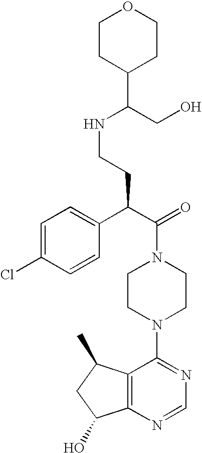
C(N1CCN(C2=NC=NC3=C2C(C)CC3O)CC1)(C(C1=CC=C(Cl)C=C1)CCNC(CO)C1CCOCC1)=O
